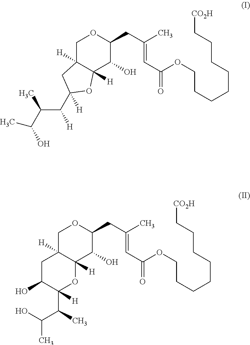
C1C2([H])C([H])(C(O)C(CC(=CC(OCCCCCCCC[CO2H])=O)C)O1)OC(C(C(C(O)C)C)[H])([H])C2.C1C2([H])C([H])(C(O)C(CC(=CC(OCCCCCCCC[CO2H])=O)C)O1)OC(C(C(O)C)C)([H])C(O)C2
